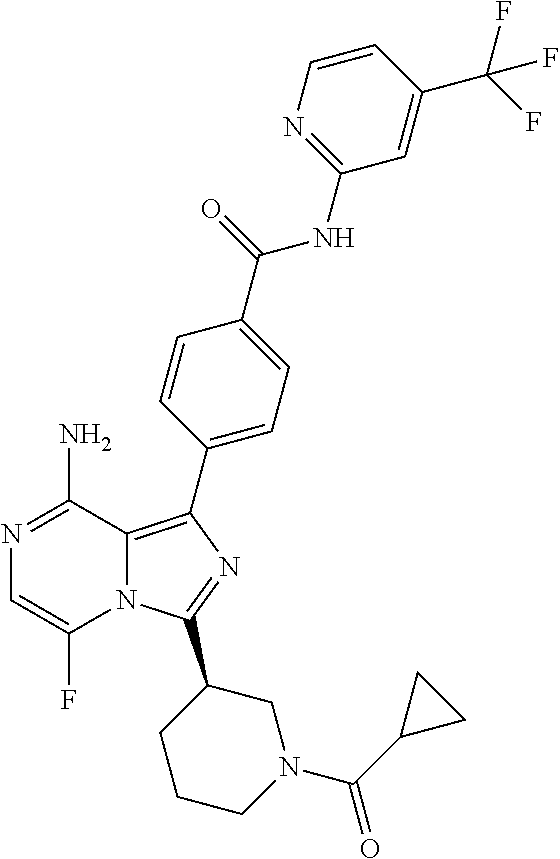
N12C(=C(C3=CC=C(C(=O)NC4=NC=CC(C(F)(F)F)=C4)C=C3)N=C1C1CCCN(C(C3CC3)=O)C1)C(N)=NC=C2F
